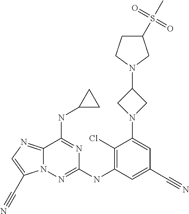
C12=NC=C(C#N)N1N=C(NC1=C(Cl)C(N3CC(N4CC(S(=O)(=O)C)CC4)C3)=CC(C#N)=C1)N=C2NC1CC1
